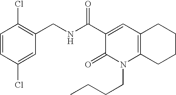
C(NC(C1=CC2=C(N(CCCC)C1=O)CCCC2)=O)C1=C(Cl)C=CC(Cl)=C1
